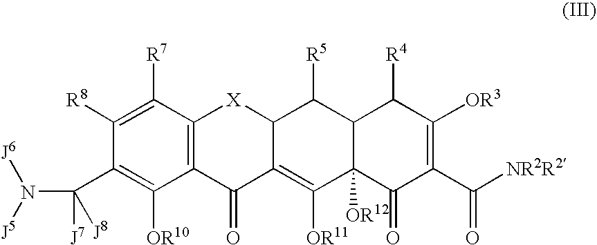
C1([R8])=C([R7])C2=C(C([OR10])=C1C([J7])(N([J5])[J6])[J8])C(=O)C1=C([OR11])C3([OR12])C(C([R5])C1[X]2)C([R4])C([OR3])=C(C([NR2R2])=O)C3=O
